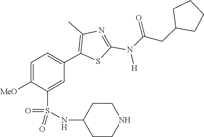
O=C(CC1CCCC1)N(C1=NC(C)=C(C2=CC=C([MeO])C(S(=O)(NC3CCNCC3)=O)=C2)S1)[H]
